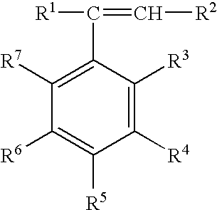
C1([R6])=C([R5])C([R4])=C([R3])C(C(=C[R2])[R1])=C1[R7]
